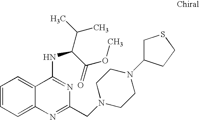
C1=CC=C2C(=C1)C(NC(C(OC)=O)C(C)C)=NC(CN1CCN(C3CSCC3)CC1)=N2
